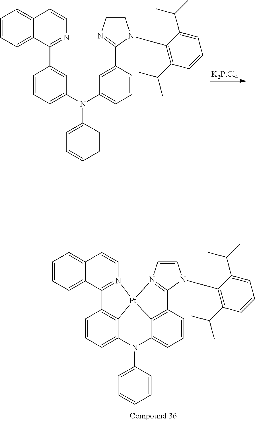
[K2PtCl4].C12=CC=CC=C1C(C1=CC(N(C3=CC=CC=C3)C3=CC=CC(C4=NC=CN4C4=C(C(C)C)C=CC=C4C(C)C)=C3)=CC=C1)=NC=C2.C12=CC=CC=C1C1=N(C=C2)[Pt]23C4=C1C=CC=C4N(C1=CC=CC=C1)C1=CC=CC(=C12)C1=N3C=CN1C1=C(C(C)C)C=CC=C1C(C)C
